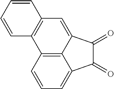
C12=C3C(=CC=C1)C(=O)C(=O)C3=CC1=C2C=CC=C1
